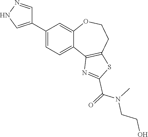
C1(C2=CNN=C2)=CC=C2C(=C1)OCCC1=C2N=C(C(=O)N(C)CCO)S1
